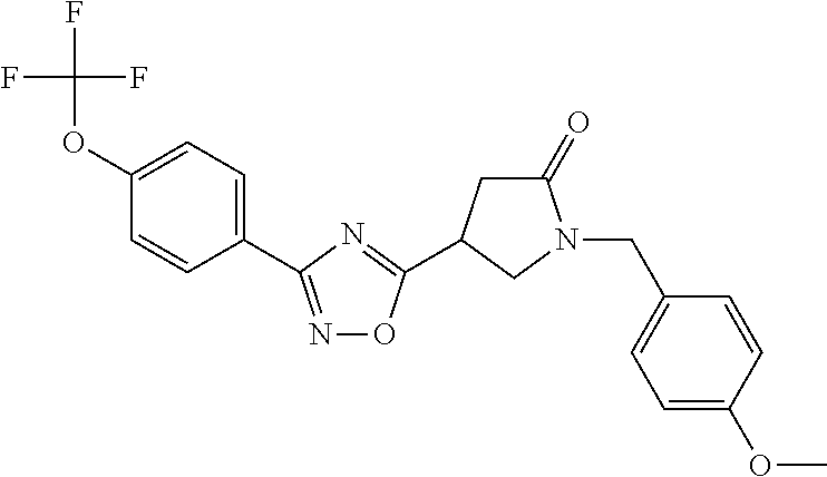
FC(F)(F)OC1=CC=C(C2=NOC(C3CC(=O)N(CC4=CC=C(OC)C=C4)C3)=N2)C=C1
